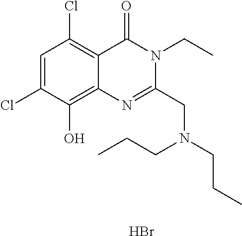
C1=C(Cl)C(O)=C2C(=C1Cl)C(=O)N(CC)C(CN(CCC)CCC)=N2.Br
